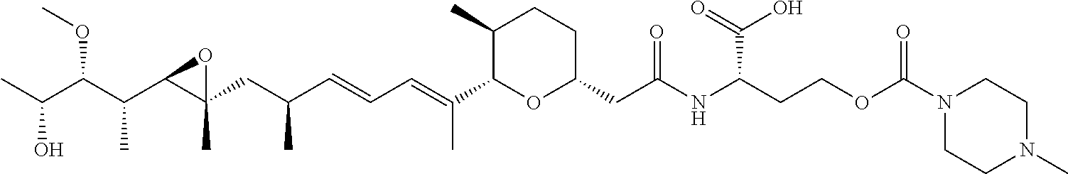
C1(C)C(C(=CC=CC(CC2(C)C(C(C(C(C)O)OC)C)O2)C)C)OC(CC(NC(CCOC(N2CCN(C)CC2)=O)C(O)=O)=O)CC1
